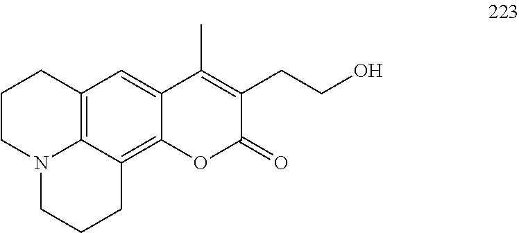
C12=C3C(=C4C(=C1)C(C)=C(CCO)C(=O)O4)CCCN3CCC2
